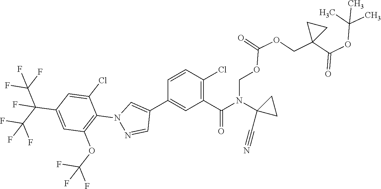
C1=CC(Cl)=C(C(N(C2(C#N)CC2)COC(=O)OCC2(C(=O)OC(C)(C)C)CC2)=O)C=C1C1=CN(C2=C(OC(F)(F)F)C=C(C(C(F)(F)F)(C(F)(F)F)F)C=C2Cl)N=C1
